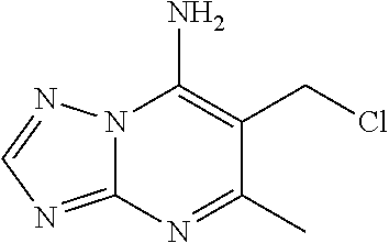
N12C(=NC=N1)N=C(C)C(CCl)=C2N
